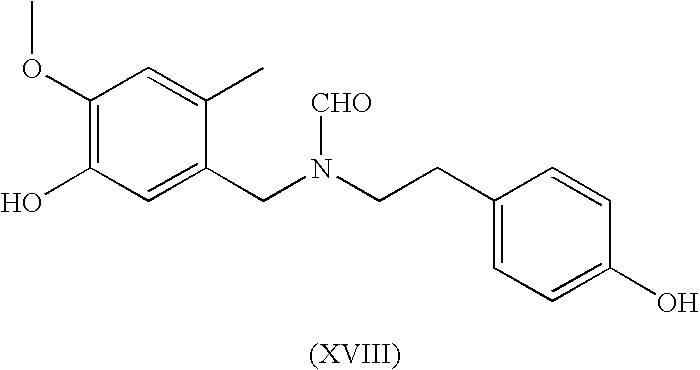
C1(OC)=C(O)C=C(CN(CCC2=CC=C(O)C=C2)[CHO])C(C)=C1
